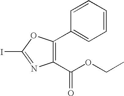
C1(C(OCC)=O)=C(C2=CC=CC=C2)OC(I)=N1
